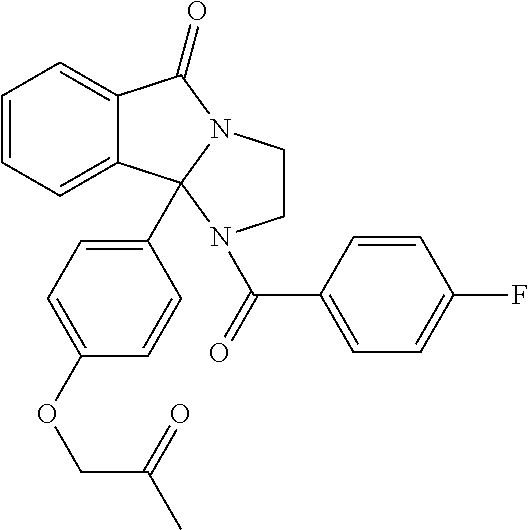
C1=CC=C2C(=C1)C(=O)N1CCN(C(=O)C3=CC=C(F)C=C3)C21C1=CC=C(OCC(=O)C)C=C1
